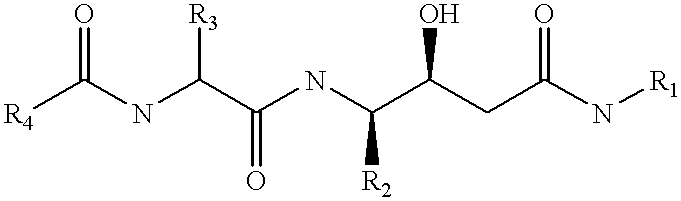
[R4]C(NC(C(NC(C(CC(N[R1])=O)O)[R2])=O)[R3])=O
